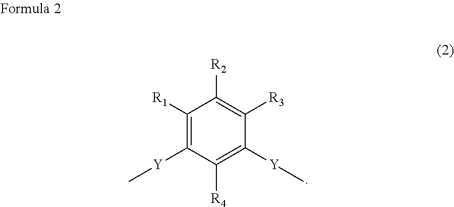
C1([R1])=C([Y]C)C([R4])=C([Y]C)C([R3])=C1[R2]
